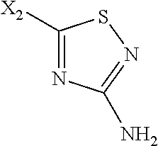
N1=C([X2])SN=C1N
